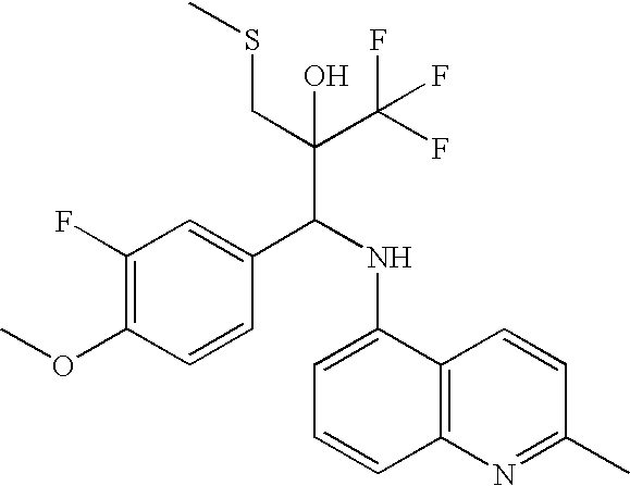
C1(F)=C(OC)C=CC(C(NC2=CC=CC3=C2C=CC(C)=N3)C(C(F)(F)F)(CSC)O)=C1
